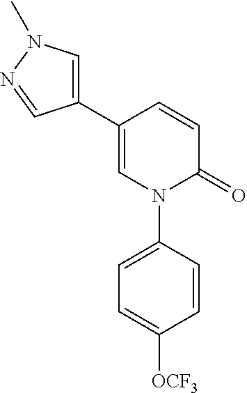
C1=C(C2=CN(C)N=C2)C=CC(=O)N1C1=CC=C([OCF3])C=C1
